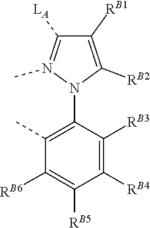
[LA]C1=N(C)N(C2=C(C)C([RB6])=C([RB5])C([RB4])=C2[RB3])C([RB2])=C1[RB1]
